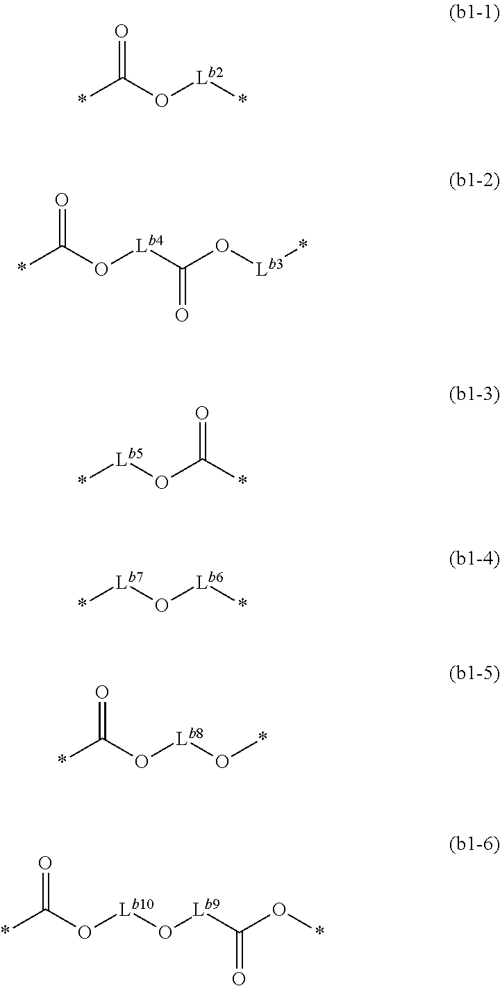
*C(O[Lb2]*)=O.*C(O[Lb4]C(O[Lb3]*)=O)=O.*C(O[Lb5]*)=O.*[Lb6]O[Lb7]*.*C(O[Lb8]O*)=O.*C(O[Lb10]O[Lb9]C(O*)=O)=O
